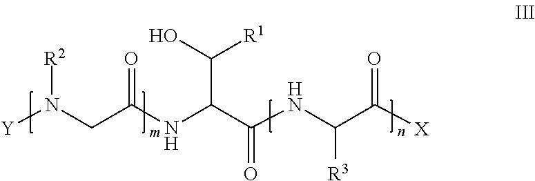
[Y]N(CC(NC(C(=O)NC([R3])C(=O)[X])C([R1])O)=O)[R2]
